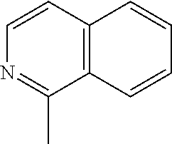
C12=C(C=CN=C1C)C=CC=C2
